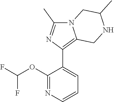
C1(OC(F)F)=NC=CC=C1C1=C2N(C(C)=N1)CC(C)NC2
